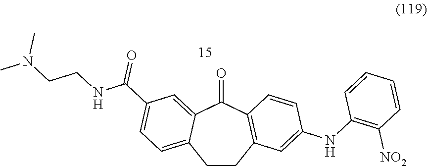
C1CC2=C(C(=O)C3=CC(C(NCCN(C)C)=O)=CC=C13)C=CC(NC1=C([NO2])C=CC=C1)=C2
